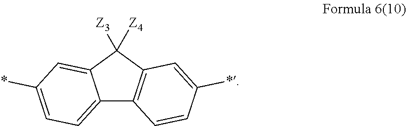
C12=CC=C(*)C=C1C([Z3])([Z4])C1=C2C=CC(*)=C1
